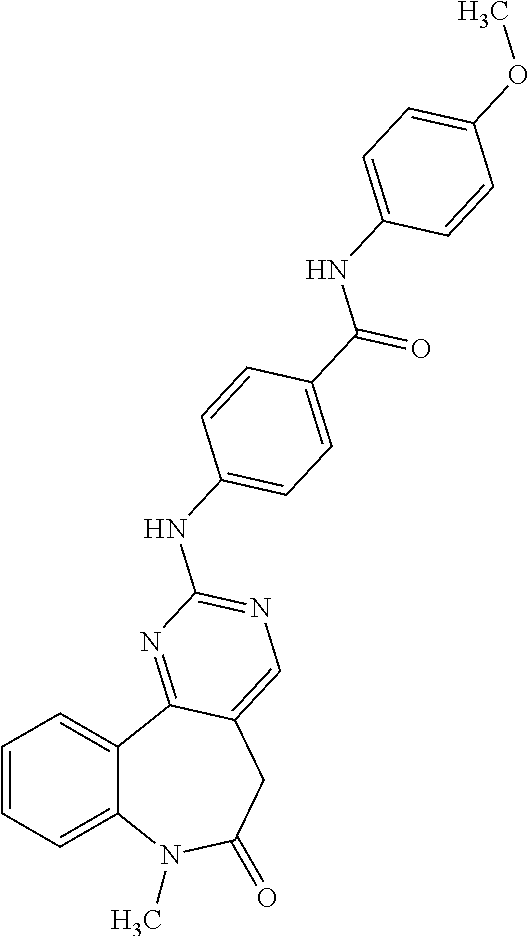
C1=CC=C2C(=C1)C1=NC(NC3=CC=C(C(=O)NC4=CC=C(OC)C=C4)C=C3)=NC=C1CC(=O)N2C
